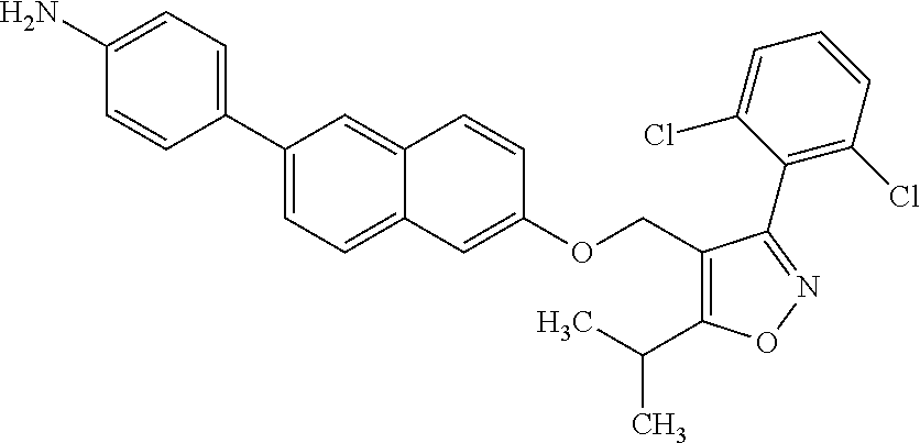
C1(C2=CC=C3C(=C2)C=CC(OCC2=C(C(C)C)ON=C2C2=C(Cl)C=CC=C2Cl)=C3)=CC=C(N)C=C1
